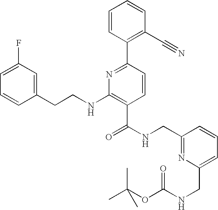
C1=CC(CCNC2=C(C(NCC3=NC(CNC(OC(C)(C)C)=O)=CC=C3)=O)C=CC(C3=C(C#N)C=CC=C3)=N2)=CC(F)=C1
